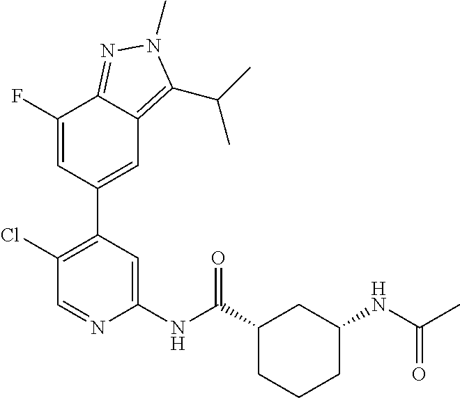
C1(NC(C2CCCC(NC(C)=O)C2)=O)=CC(C2=CC3=C(C(C)C)N(C)N=C3C(F)=C2)=C(Cl)C=N1
